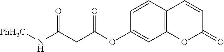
C12=C(C=CC(OC(CC(N[PhH2C])=O)=O)=C1)C=CC(=O)O2
